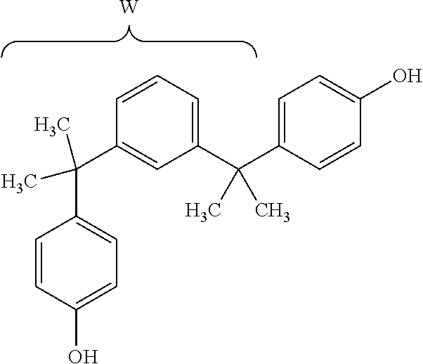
[W].C1(C(C2=CC=C(O)C=C2)(C)C)=CC=CC(C(C2=CC=C(O)C=C2)(C)C)=C1
